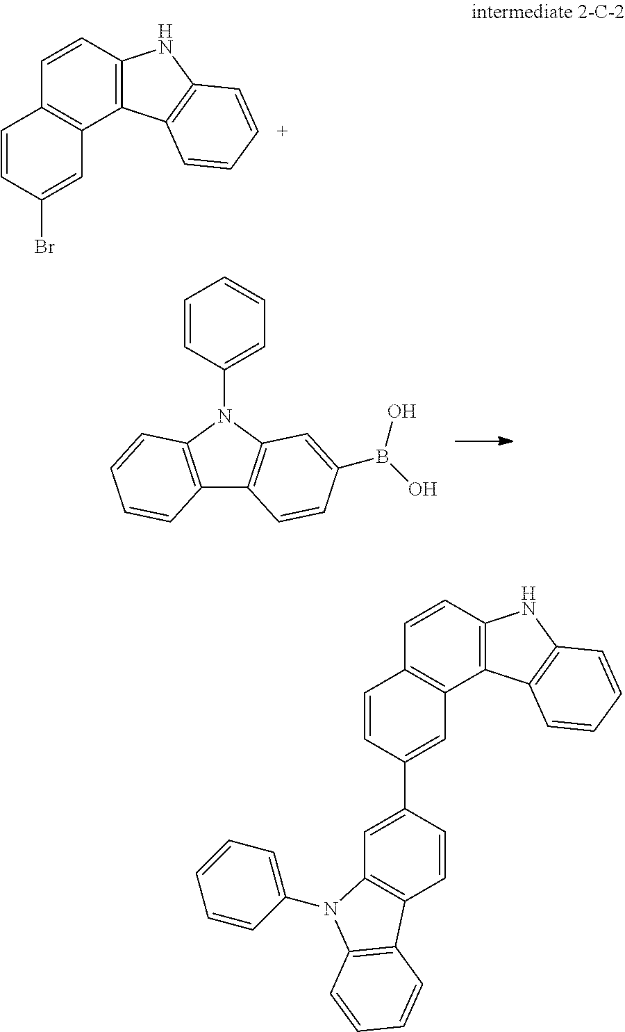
C1=CC2=C(C3=C1C=CC(Br)=C3)C1=C(N2)C=CC=C1.C12=C(N(C3=CC=CC=C3)C3=C1C=CC(B(O)O)=C3)C=CC=C2.C1=CC2=C(C3=C1C=CC(C1=CC4=C(C=C1)C1=C(C=CC=C1)N4C1=CC=CC=C1)=C3)C1=C(N2)C=CC=C1
